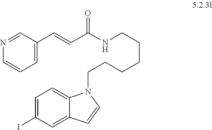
N1=CC(C=CC(NCCCCCCN2C3=CC=C(I)C=C3C=C2)=O)=CC=C1
